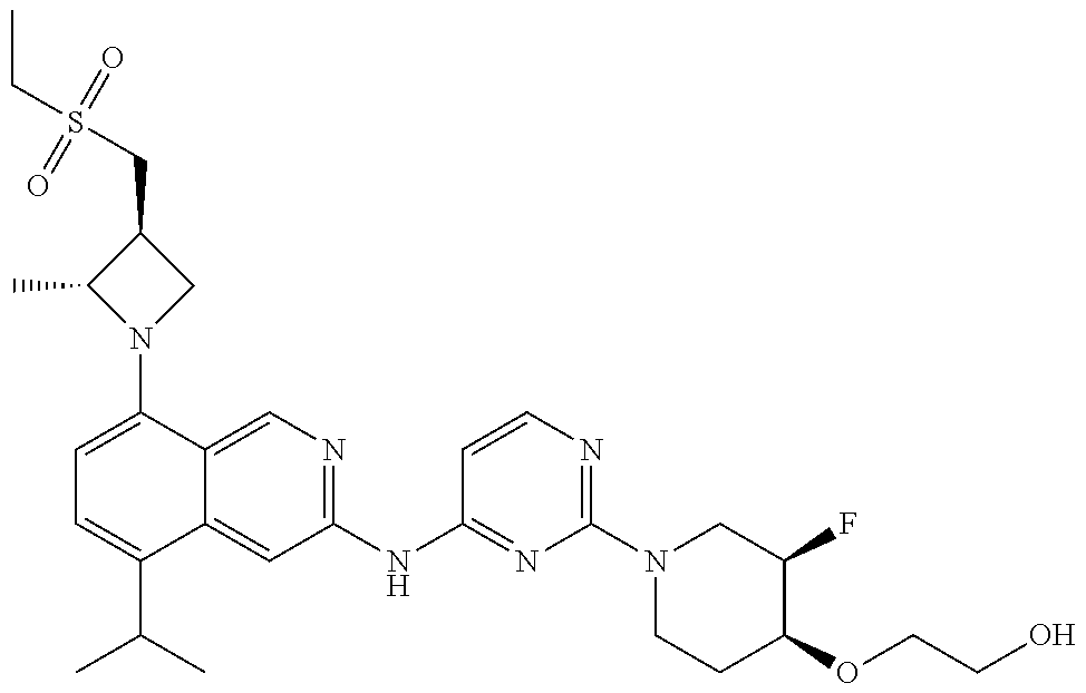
C1=C(N2CC(CS(CC)(=O)=O)C2C)C2=CN=C(NC3=NC(N4CCC(OCCO)C(F)C4)=NC=C3)C=C2C(C(C)C)=C1
